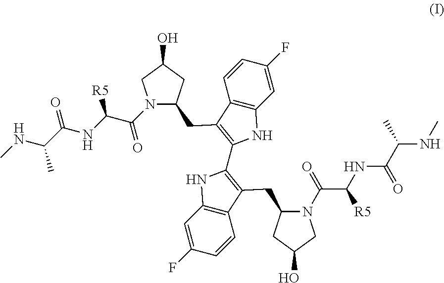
C1=C(F)C=CC2=C1NC(C1=C(CC3N(C(C(NC(C(NC)C)=O)[R5])=O)CC(O)C3)C3=C(N1)C=C(F)C=C3)=C2CC1CC(O)CN1C(C(NC(C(NC)C)=O)[R5])=O
